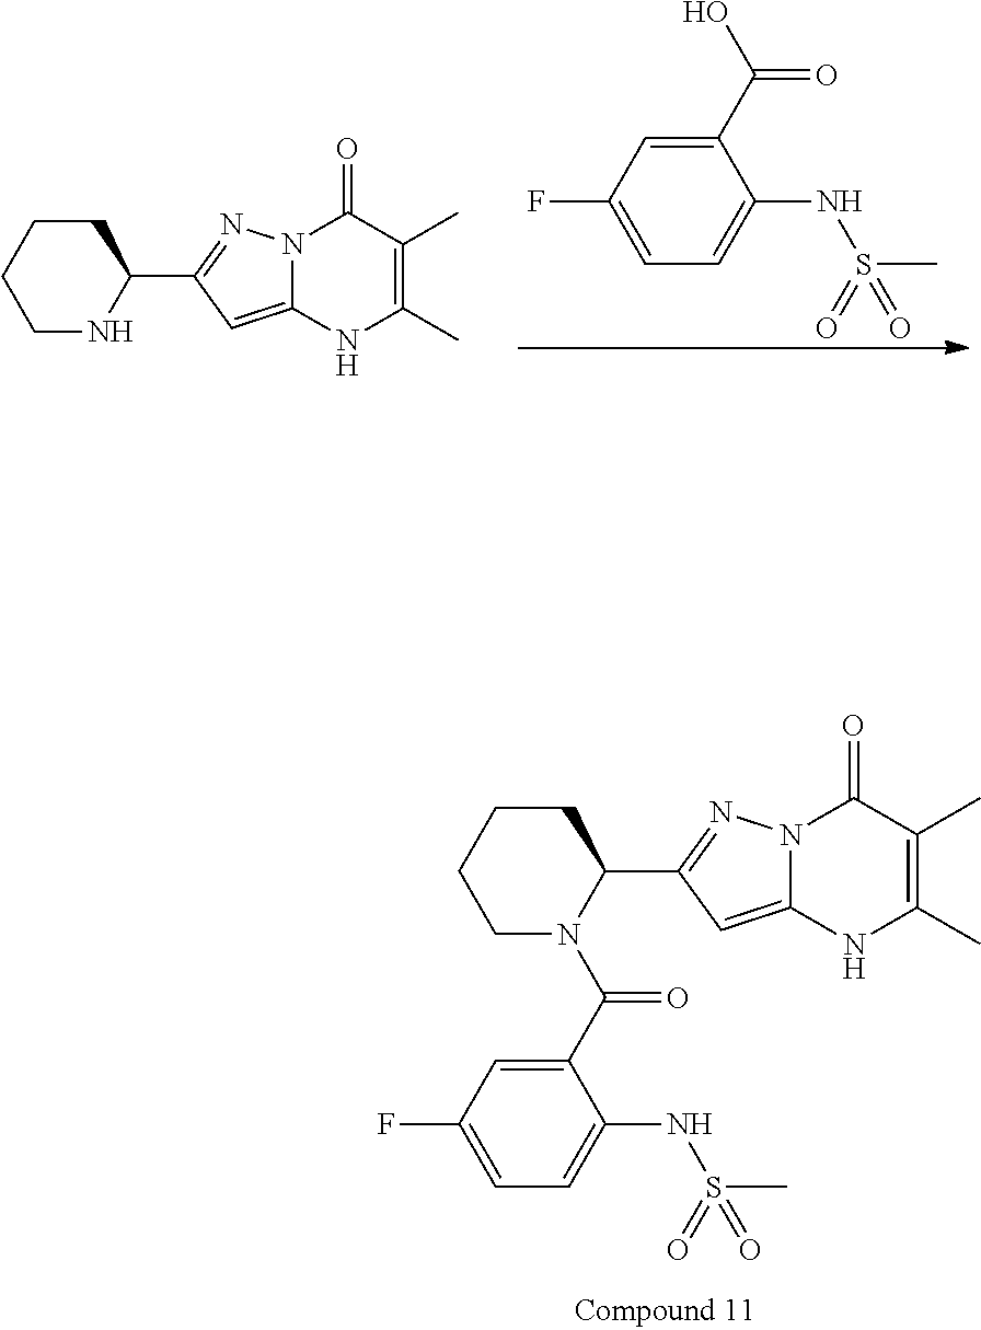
C1CNC(C2=NN3C(=C2)NC(C)=C(C)C3=O)CC1.OC(C1=CC(F)=CC=C1NS(C)(=O)=O)=O.C1CN(C(C2=CC(F)=CC=C2NS(C)(=O)=O)=O)C(C2=NN3C(=C2)NC(C)=C(C)C3=O)CC1
